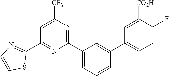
C1(C2=NC=CS2)=NC(C2=CC=CC(C3=CC=C(F)C([CO2H])=C3)=C2)=NC([CF3])=C1
